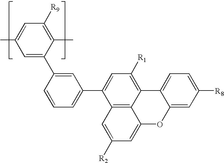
C12=C3C(=C([R1])C=C1C1=CC=CC(C4=CC(C)=CC([R9])=C4C)=C1)C1=CC=C([R8])C=C1OC3=CC([R2])=C2
